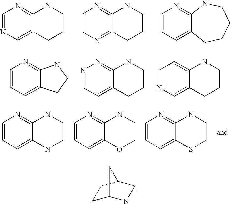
C1=NC=C2C(=N1)NCCC2.C1=CN=C2C(=N1)NCCC2.C1=CC=C2C(=N1)NCCCC2.C1=CC=C2C(=N1)NCC2.N1=CC=C2C(=N1)NCCC2.C1=NC=C2C(=C1)NCCC2.C1=CC=C2C(=N1)NCCN2.C1=CC=C2C(=N1)NCCO2.C1=CC=C2C(=N1)NCCS2.C1C2NCC(C1)C2
